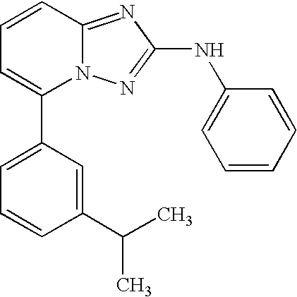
C1=CC2=NC(NC3=CC=CC=C3)=NN2C(C2=CC=CC(C(C)C)=C2)=C1
